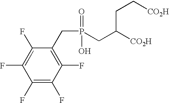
C(P(=O)(O)CC([CO2H])CC[CO2H])C1=C(F)C(F)=C(F)C(F)=C1F
